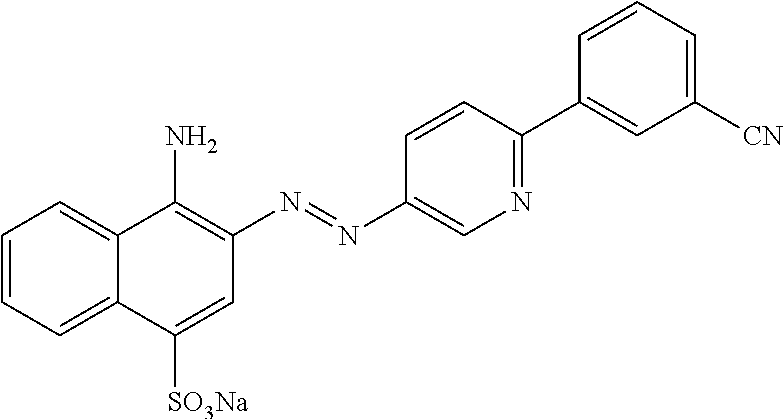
C1=CC=C2C(=C1)C(N)=C(N=NC1=CN=C(C3=CC([CN])=CC=C3)C=C1)C=C2[SO3Na]
